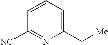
C1=CC=C(C[Me])N=C1[NC]
